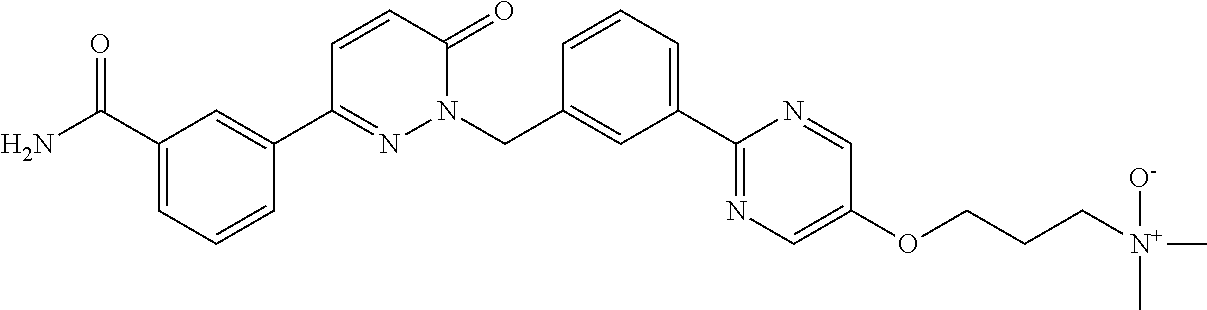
C1(C2=NN(CC3=CC(C4=NC=C(OCCC[N+](C)([O-])C)C=N4)=CC=C3)C(=O)C=C2)=CC(C(=O)N)=CC=C1
